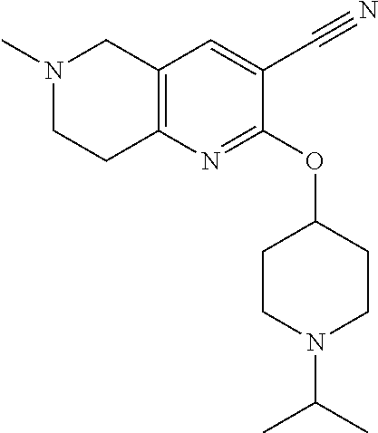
C12=C(N=C(OC3CCN(C(C)C)CC3)C(C#N)=C1)CCN(C)C2
